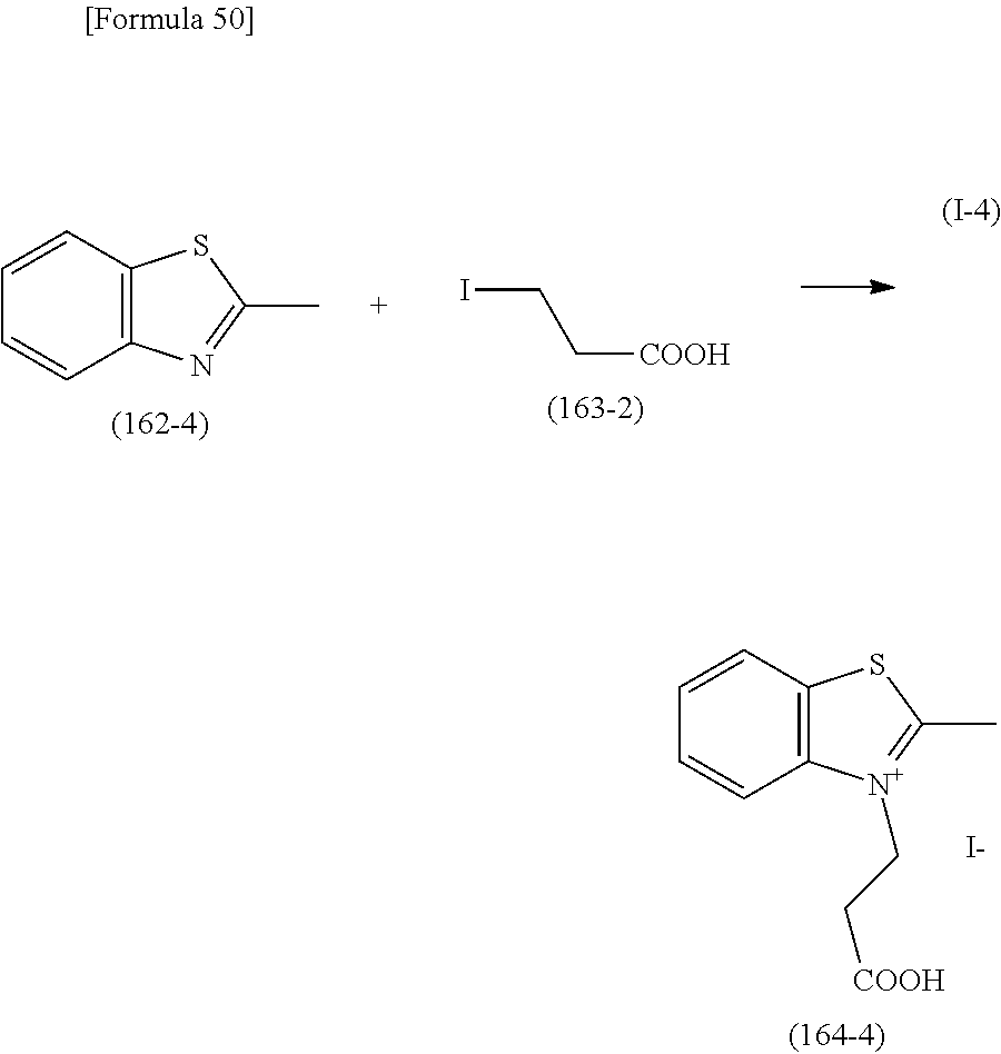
C12=C(C=CC=C1)SC(C)=N2.ICC[COOH].C12=C(C=CC=C1)SC(C)=[N+]2CC[COOH].[I-]
